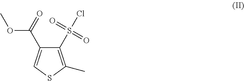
C1(S(Cl)(=O)=O)=C(C)SC=C1C(=O)OC
